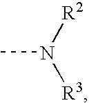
CN([R2])[R3]
